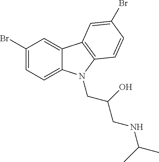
C1(Br)=CC=C2C(=C1)C1=C(N2CC(CNC(C)C)O)C=CC(Br)=C1
